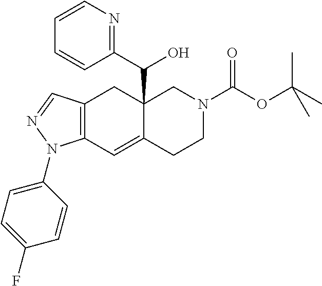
C12=C(C=NN1C1=CC=C(F)C=C1)CC1(C(O)C3=NC=CC=C3)C(=C2)CCN(C(OC(C)(C)C)=O)C1
